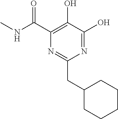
N1=C(O)C(O)=C(C(NC)=O)N=C1CC1CCCCC1
